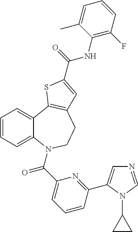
C1=CC=C2C(=C1)C1=C(CCN2C(C2=CC=CC(C3=CN=CN3C3CC3)=N2)=O)C=C(C(=O)NC2=C(F)C=CC=C2C)S1
